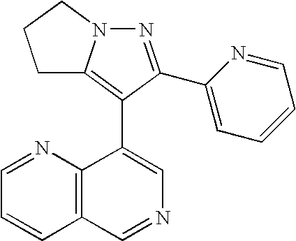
N1=C(C2=CC=CC=N2)C(C2=CN=CC3=C2N=CC=C3)=C2N1CCC2
